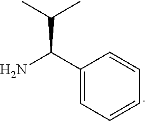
NC(C1=CC=CC=C1)C(C)C
